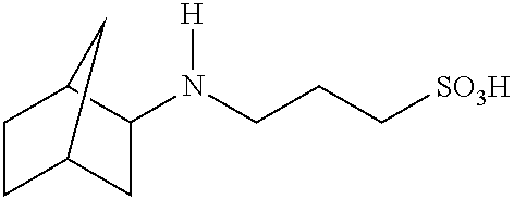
C1(N(CCC[SO3H])[H])C2CCC(C1)C2
